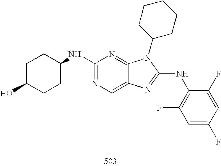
C1(NC2CCC(O)CC2)=NC=C2C(=N1)N(C1CCCCC1)C(NC1=C(F)C=C(F)C=C1F)=N2
